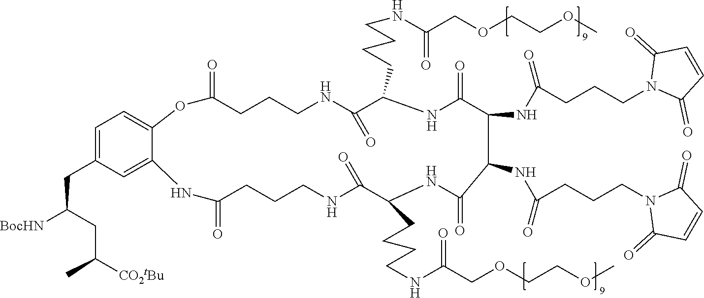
COCCOCC(NCCCCC1C(=O)NCCCC(=O)OC2=CC=C(CC(CC(C)[CO2tBu])[BocHN])C=C2NC(=O)CCCNC(=O)C(CCCCNC(COCCOC)=O)NC(=O)C(NC(CCCN2C(=O)C=CC2=O)=O)C(NC(CCCN2C(=O)C=CC2=O)=O)C(=O)N1)=O
